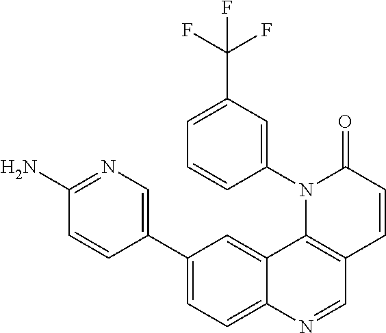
C1(C2=CC=C3C(=C2)C2=C(C=N3)C=CC(=O)N2C2=CC(C(F)(F)F)=CC=C2)=CN=C(N)C=C1
